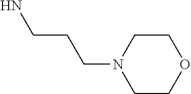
C1CN(CCCN)CCO1
